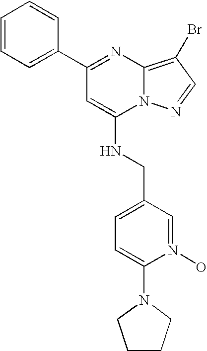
C1(C2=NC3=C(Br)C=NN3C(NCC3=CC=C(N4CCCC4)N(O)=C3)=C2)=CC=CC=C1
